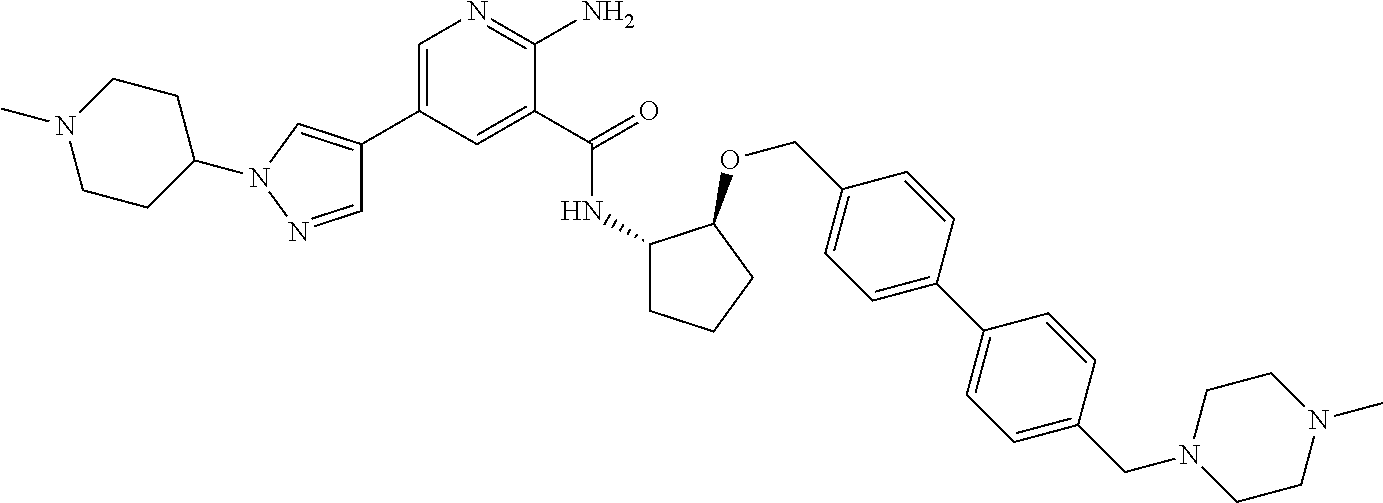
C1=C(C2=CN(C3CCN(C)CC3)N=C2)C=C(C(=O)NC2CCCC2OCC2=CC=C(C3=CC=C(CN4CCN(C)CC4)C=C3)C=C2)C(N)=N1
